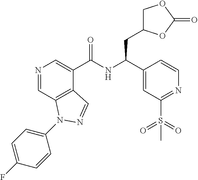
N1=CC2=C(C(C(NC(C3=CC(S(=O)(=O)C)=NC=C3)CC3COC(=O)O3)=O)=C1)C=NN2C1=CC=C(F)C=C1
